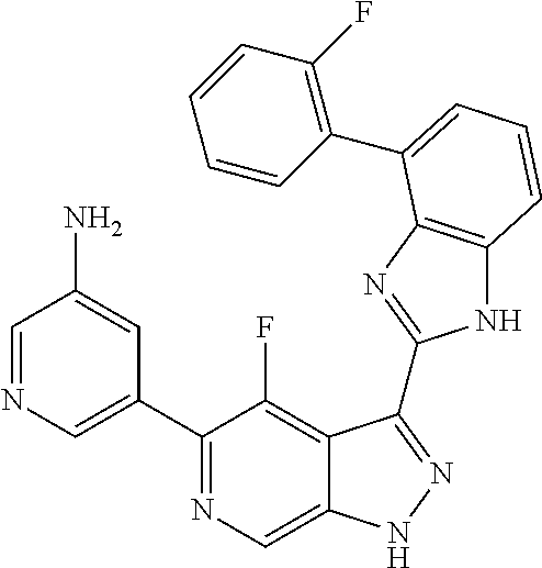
C1=NC=C(C2=NC=C3C(=C2F)C(C2=NC4=C(N2)C=CC=C4C2=C(F)C=CC=C2)=NN3)C=C1N
